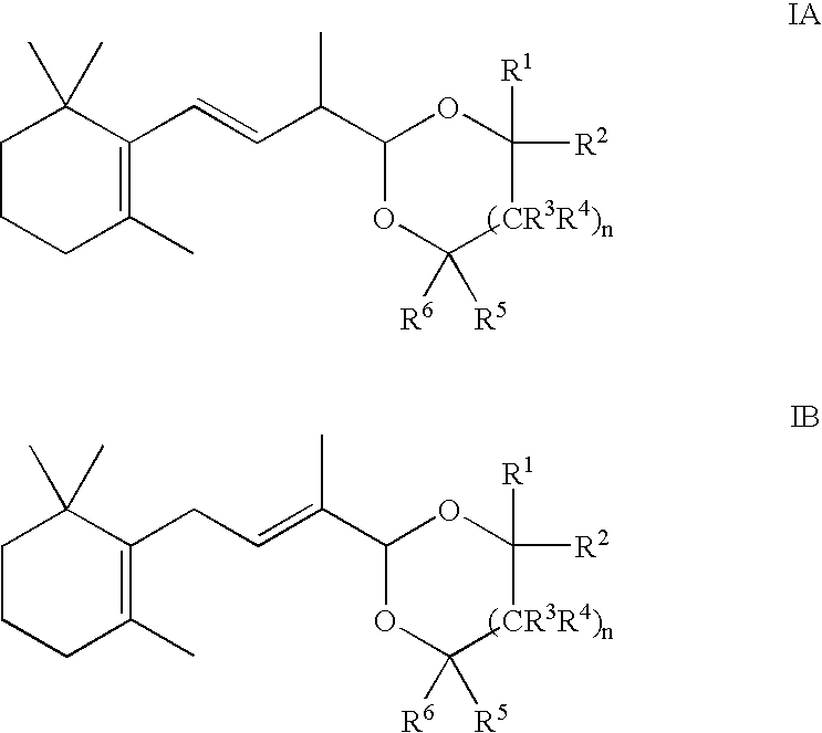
C1CCC(C)=C(C=CC(C2OC([R2])([R1])[CR3R4)n]C([R6])([R5])O2)C)C1(C)C.C1CCC(C)=C(CC=C(C2OC([R2])([R1])[CR3R4)n]C([R6])([R5])O2)C)C1(C)C
